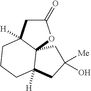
C1(=O)CC2([H])C3(O1)C([H])(CCC2)CC([Me])(O)C3
